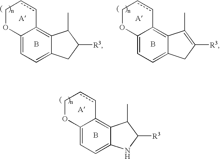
C12=CC=C3C(=C1ccCO2)C(C)C([R3])N3.B.C12=CC=C3C(=C1ccCO2)C(C)C([R3])C3.B.C12=CC=C3C(=C1ccCO2)C(C)=C([R3])C3.B
